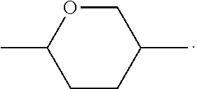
C1CC(C)COC1C
